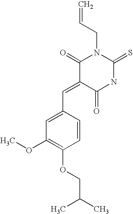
C1(C=C2C(=O)NC(=S)N(CC=C)C2=O)=CC(OC)=C(OCC(C)C)C=C1
